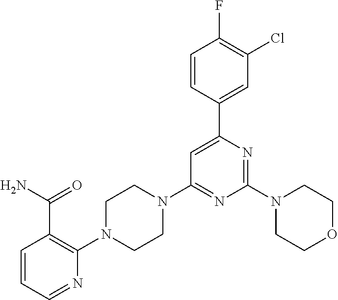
C1=CC=NC(N2CCN(C3=NC(N4CCOCC4)=NC(C4=CC(Cl)=C(F)C=C4)=C3)CC2)=C1C(N)=O
